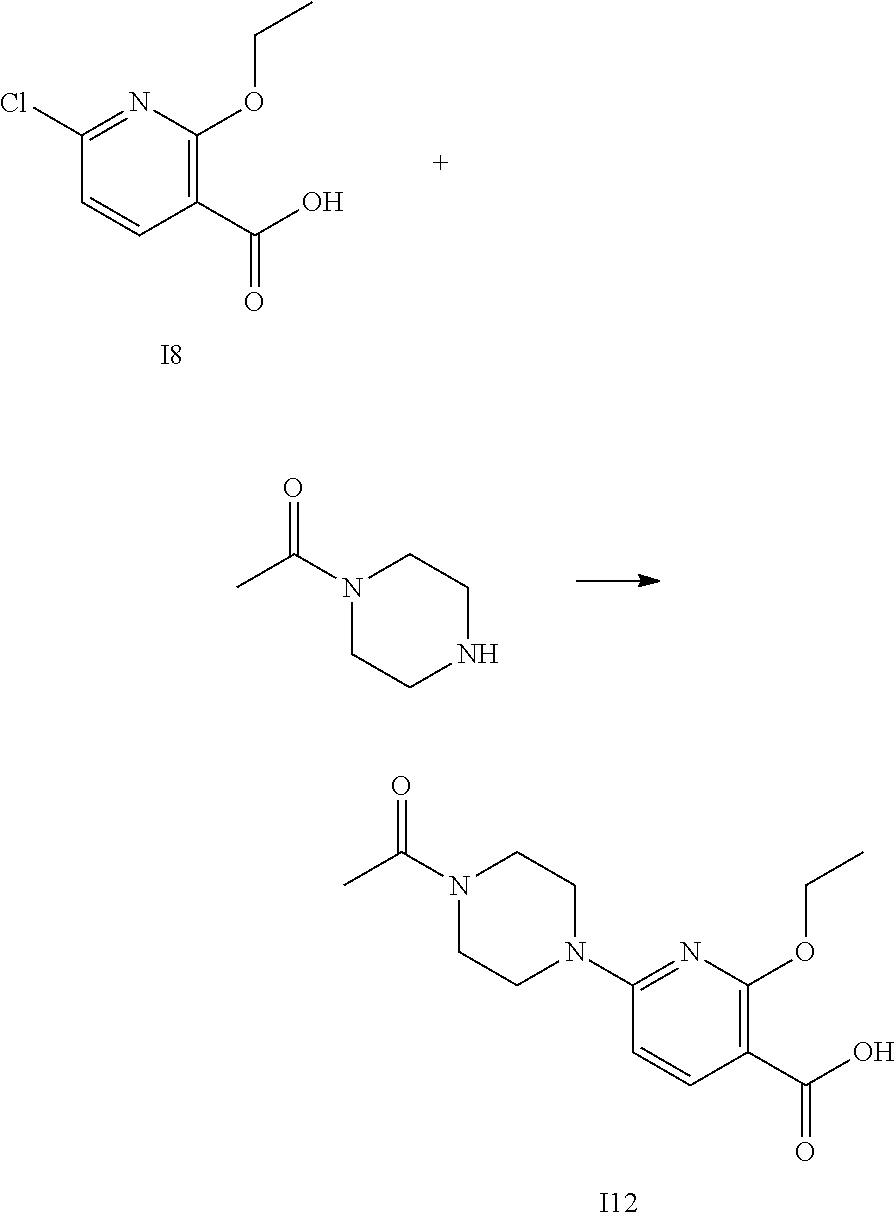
C1(C(O)=O)=C(OCC)N=C(Cl)C=C1.[I8].N1(C(C)=O)CCNCC1.N1(C(C)=O)CCN(C2=NC(OCC)=C(C(O)=O)C=C2)CC1.[I12]
